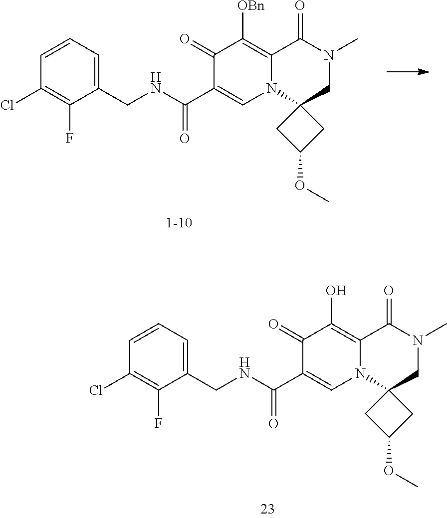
C1(CNC(C2=CN3C(=C([OBn])C2=O)C(=O)N(C)CC32CC(OC)C2)=O)=CC=CC(Cl)=C1F.C1(CNC(C2=CN3C(=C(O)C2=O)C(=O)N(C)CC32CC(OC)C2)=O)=CC=CC(Cl)=C1F
